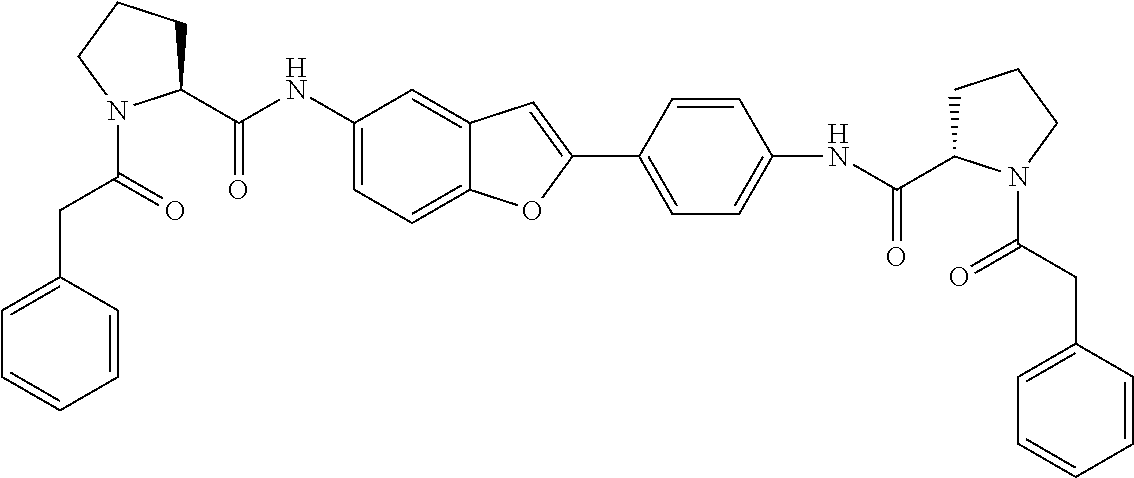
C1(C(=O)NC2=CC=C3C(=C2)C=C(C2=CC=C(NC(=O)C4CCCN4C(=O)CC4=CC=CC=C4)C=C2)O3)CCCN1C(CC1=CC=CC=C1)=O
